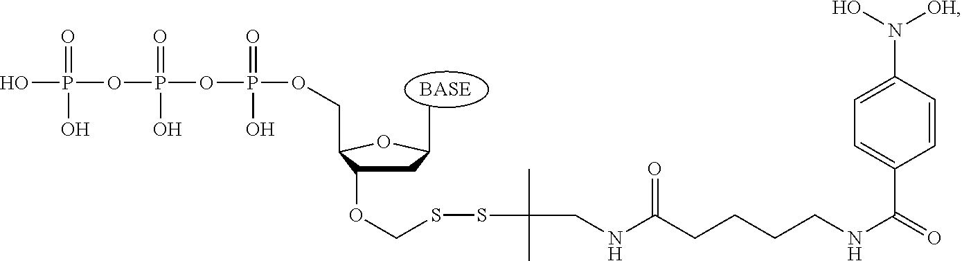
C1C(OCSSC(CNC(CCCCNC(=O)C2=CC=C(N(O)[OH])C=C2)=O)(C)C)C(COP(OP(OP(O)(=O)O)(=O)O)(=O)O)OC1C
